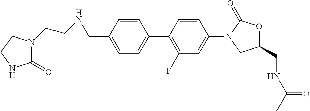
C1=C(CNCCN2C(=O)NCC2)C=CC(C2=C(F)C=C(N3CC(CNC(C)=O)OC3=O)C=C2)=C1
